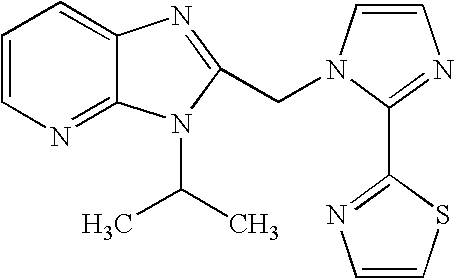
C1=CN=C2C(=C1)N=C(CN1C=CN=C1C1=NC=CS1)N2C(C)C
